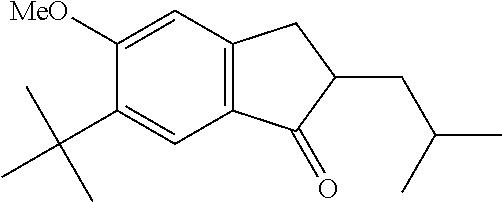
C1=C([MeO])C(C(C)(C)C)=CC2=C1CC(CC(C)C)C2=O
